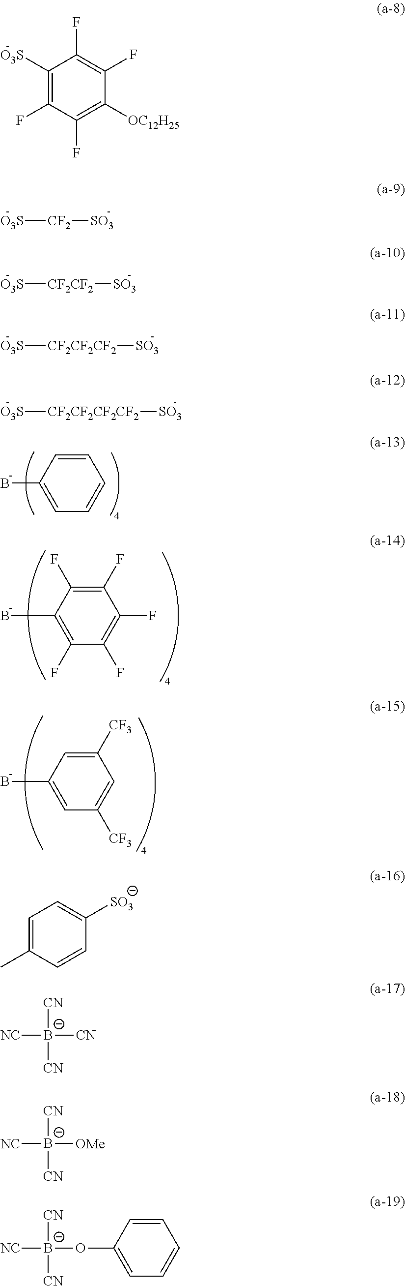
C1=CC(B)=CC=C1.C1(F)=C(F)C(B)=C(F)C(F)=C1F.C1([CF3])=CC(B)=CC([CF3])=C1.C1([O3S])=C(F)C(F)=C([OC12H25])C(F)=C1F.[CF2]([O3S])[SO3].[CF2CF2]([O3S])[SO3].[CF2CF2CF2]([O3S])[SO3].[CF2CF2CF2CF2]([O3S])[SO3].C1=C(C)C=CC([SO3])=C1.[NC][B-]([CN])([CN])[CN].[NC][B-]([OMe])([CN])[CN].[NC][B-](OC1=CC=CC=C1)([CN])[CN]
